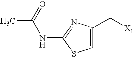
C([X1])C1=CSC(NC(C)=O)=N1
